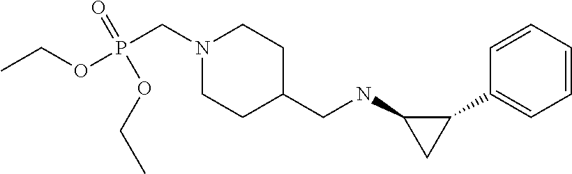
N1(CP(OCC)(=O)OCC)CCC(CNC2CC2C2=CC=CC=C2)CC1
